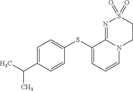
C1(SC2=CC=CN3C2=NS(=O)(=O)CC3)=CC=C(C(C)C)C=C1
